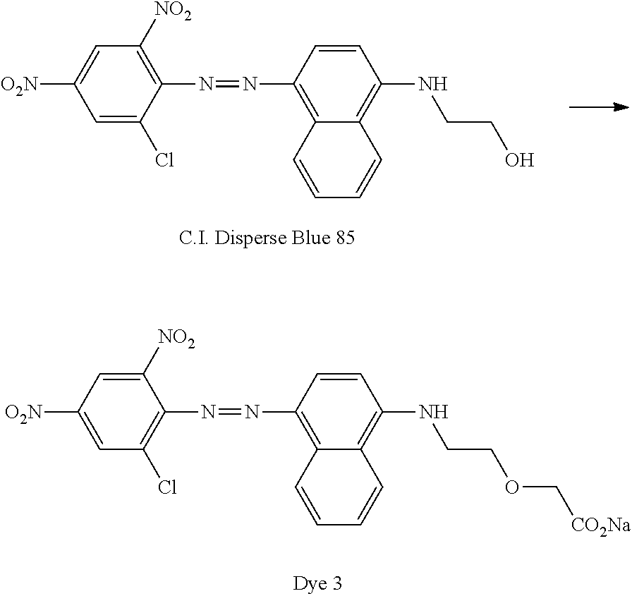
C1=C(Cl)C(N=NC2=C3C(=C(NCCO)C=C2)C=CC=C3)=C([NO2])C=C1[O2N].C1=C([O2N])C=C([NO2])C(N=NC2=C3C(=C(NCCOC[CO2Na])C=C2)C=CC=C3)=C1Cl
